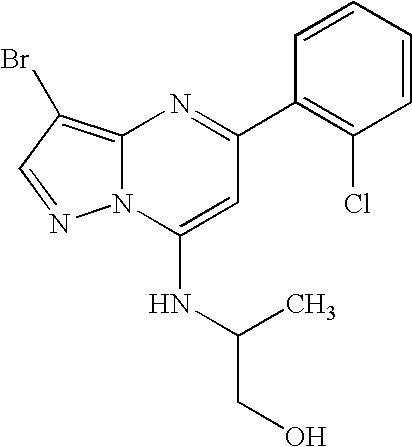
C12=C(Br)C=NN1C(NC(CO)C)=CC(C1=C(Cl)C=CC=C1)=N2
